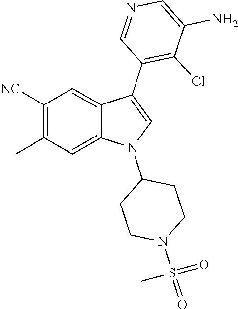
C1([NC])=C(C)C=C2C(=C1)C(C1=C(Cl)C(N)=CN=C1)=CN2C1CCN(S(C)(=O)=O)CC1
